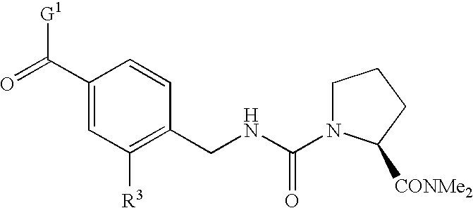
O=C(C1=CC([R3])=C(CNC(=O)N2CCCC2[CONMe2])C=C1)[G1]
